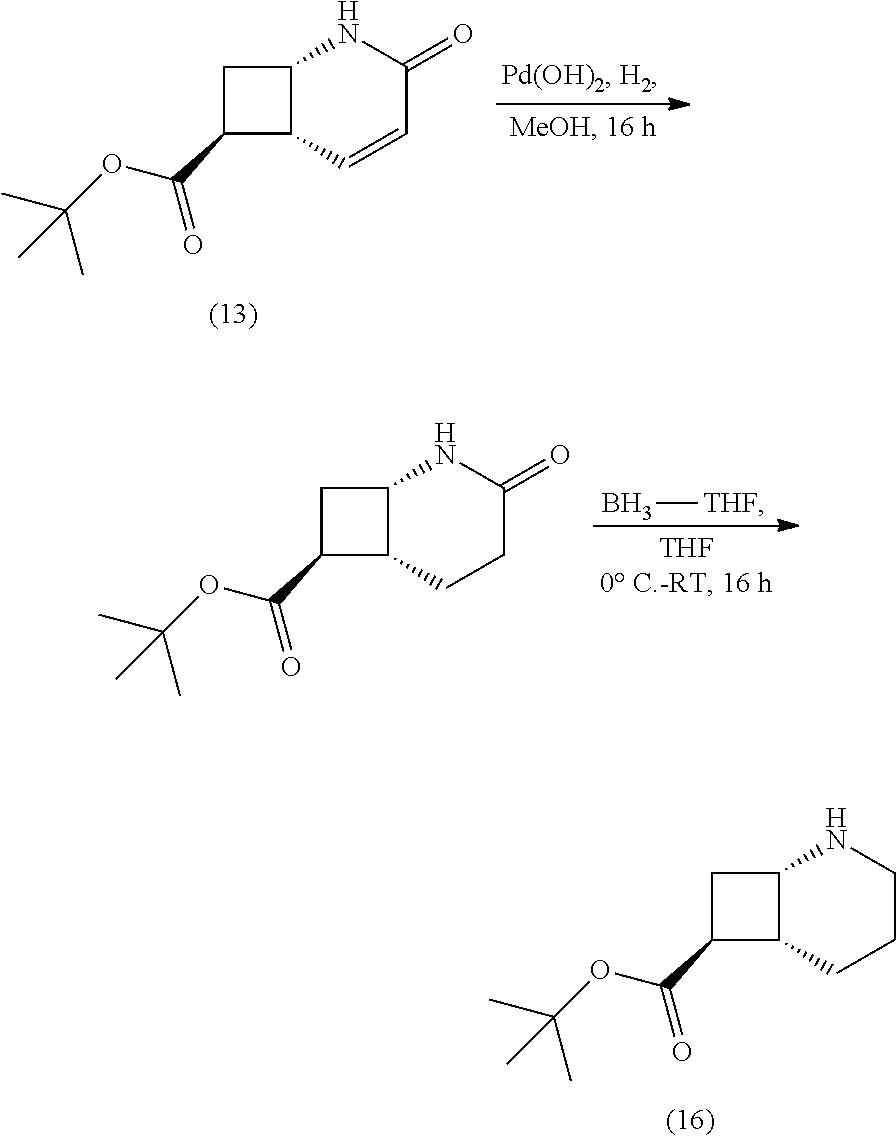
C12C(C=CC(=O)N1)C(C(OC(C)(C)C)=O)C2.C12C(CCC(=O)N1)C(C(OC(C)(C)C)=O)C2.B[THF].C12C(CCCN1)C(C(OC(C)(C)C)=O)C2
